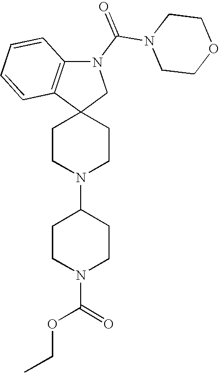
C1CN(C2CCN(C(=O)OCC)CC2)CCC12CN(C(N1CCOCC1)=O)C1=C2C=CC=C1
